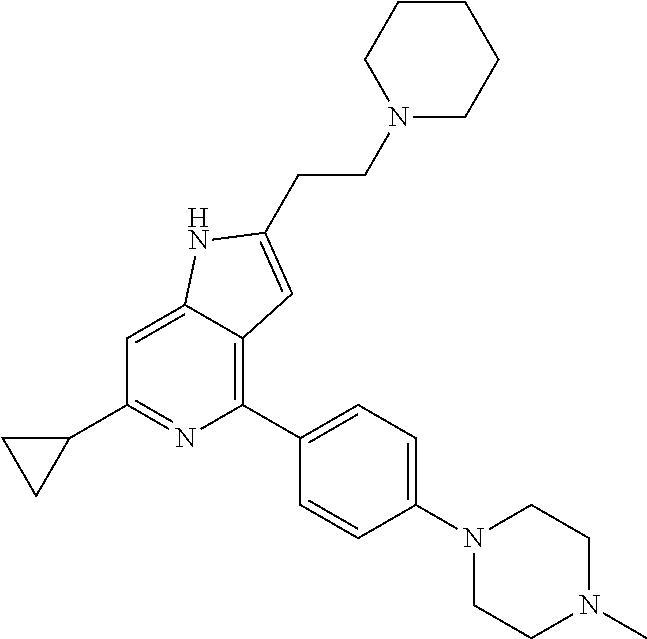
C1=C2C(=C(C3=CC=C(N4CCN(C)CC4)C=C3)N=C1C1CC1)C=C(CCN1CCCCC1)N2
